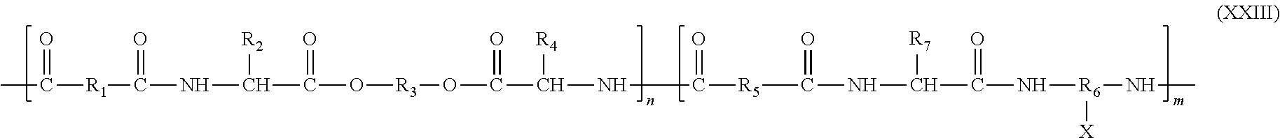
CC([R1]C(NC([R2])C(O[R3]OC(C([R4])NC(=O)[R5]C(=O)NC([R7])C(N[R6](NC)[X])=O)=O)=O)=O)=O
